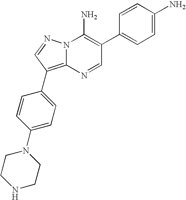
C1=CC(C2=C(N)N3C(=C(C4=CC=C(N5CCNCC5)C=C4)C=N3)N=C2)=CC=C1N
